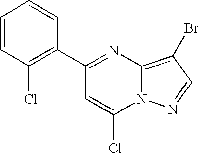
C12=C(Br)C=NN1C(Cl)=CC(C1=C(Cl)C=CC=C1)=N2
